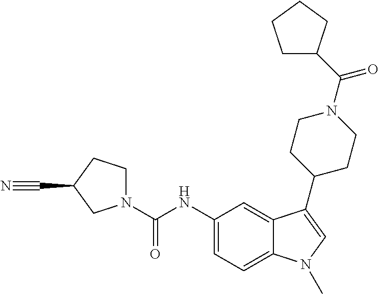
N1(C(NC2=CC=C3C(=C2)C(C2CCN(C(=O)C4CCCC4)CC2)=CN3C)=O)CCC(C#N)C1
